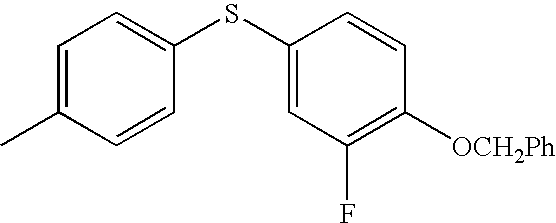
C1=C(SC2=CC=C(C)C=C2)C=CC([OCH2Ph])=C1F
